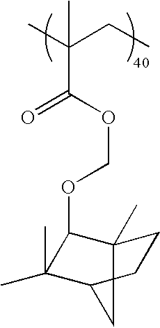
CC(CC)(C(OCOC1C2(C)CCC(C1(C)C)C2)=O)C
